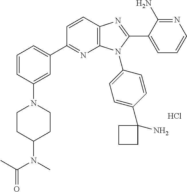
C1=CC(N2CCC(N(C(C)=O)C)CC2)=CC(C2=NC3=C(C=C2)N=C(C2=CC=CN=C2N)N3C2=CC=C(C3(N)CCC3)C=C2)=C1.Cl
